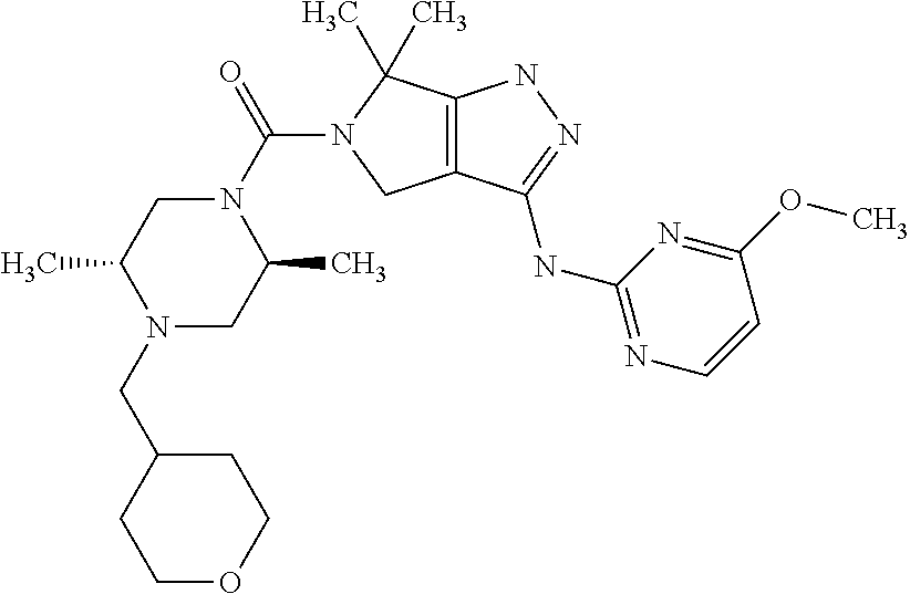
C12=C(C(NC3=NC=CC(OC)=N3)=NN1)CN(C(N1CC(C)N(CC3CCOCC3)CC1C)=O)C2(C)C
